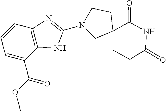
N1(C2=NC3=C(C(C(OC)=O)=CC=C3)N2)CC2(CCC(=O)NC2=O)CC1
